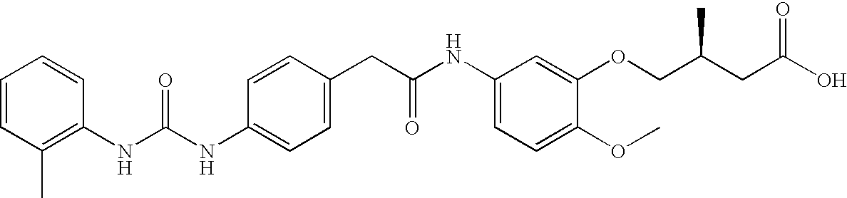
C1=CC(C)=C(NC(NC2=CC=C(CC(NC3=CC=C(OC)C(OCC(CC(O)=O)C)=C3)=O)C=C2)=O)C=C1
